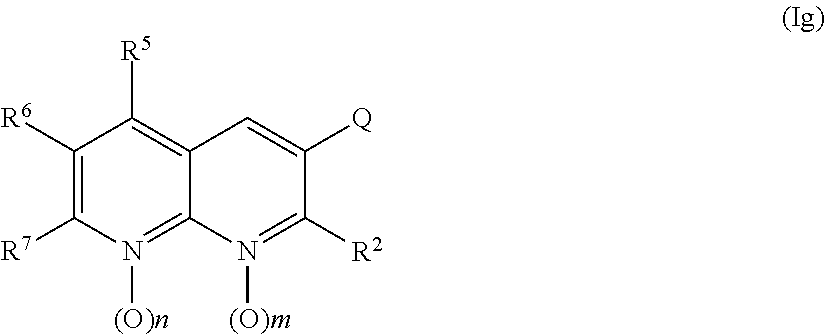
C1([R6])=C([R7])N([(O)n])=C2C(=C1[R5])C=C([Q])C([R2])=N2[(O)m]
